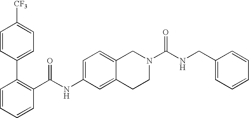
C1=CC=CC(C(NC2=CC=C3C(=C2)CCN(C(NCC2=CC=CC=C2)=O)C3)=O)=C1C1=CC=C([CF3])C=C1
